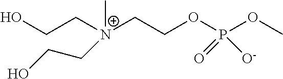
OCC[N+](CCOP(OC)([O-])=O)(C)CCO
